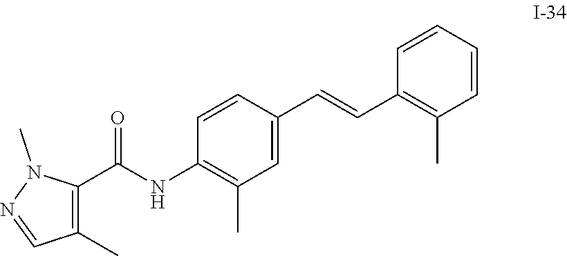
C1(C(NC2=C(C)C=C(C=CC3=C(C)C=CC=C3)C=C2)=O)=C(C)C=NN1C
